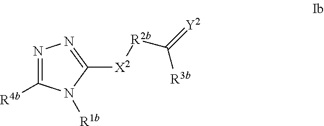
N1=C([R4b])N([R1b])C([X2][R2b]C(=[Y2])[R3b])=N1
